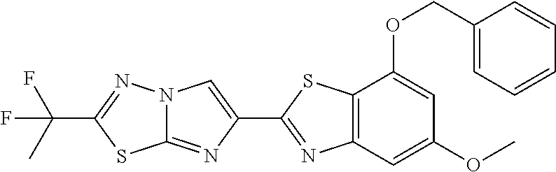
C1(COC2=CC(OC)=CC3=C2SC(C2=CN4C(=N2)SC(C(C)(F)F)=N4)=N3)=CC=CC=C1
